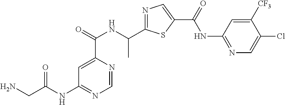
C1=NC(C(=O)NC(C2=NC=C(C(=O)NC3=NC=C(Cl)C([CF3])=C3)S2)C)=CC(NC(CN)=O)=N1
